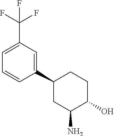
C1=CC(C2CC(N)C(O)CC2)=CC(C(F)(F)F)=C1
